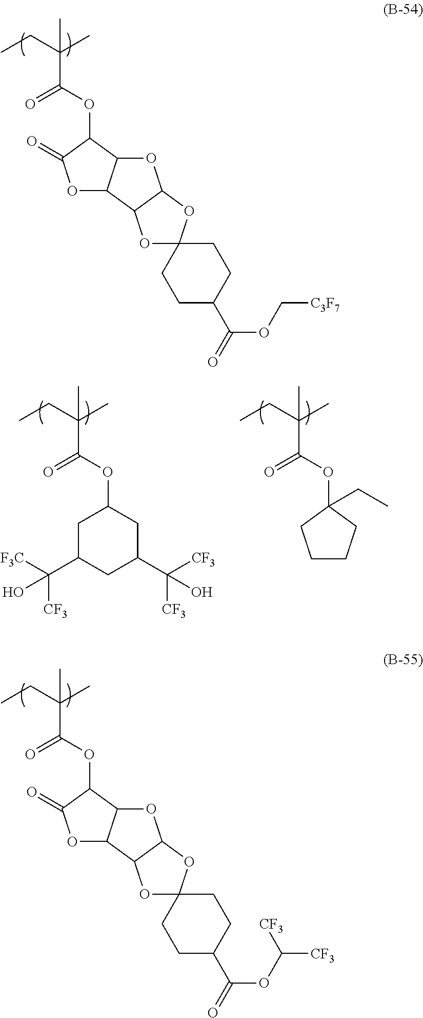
CCC(C)(C(=O)OC1C(=O)OC2C1OC1C2OC2(O1)CCC(C(=O)OC([CF3])[CF3])CC2)C.CCC(C)(C(=O)OC1C(=O)OC2C1OC1C2OC2(O1)CCC(C(=O)OC[C3F7])CC2)C.CCC(C)(C(=O)OC1CC(C([F3C])([CF3])O)CC(C([CF3])([CF3])O)C1)C.CCC(C)(C(=O)OC1(CC)CCCC1)C
